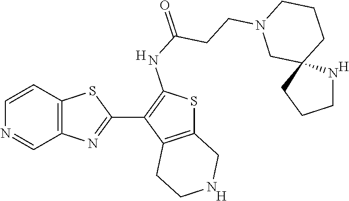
C12=C(C=CN=C1)SC(C1=C(NC(=O)CCN3CC4(CCC3)CCCN4)SC3=C1CCNC3)=N2.[H].[H].[H]
